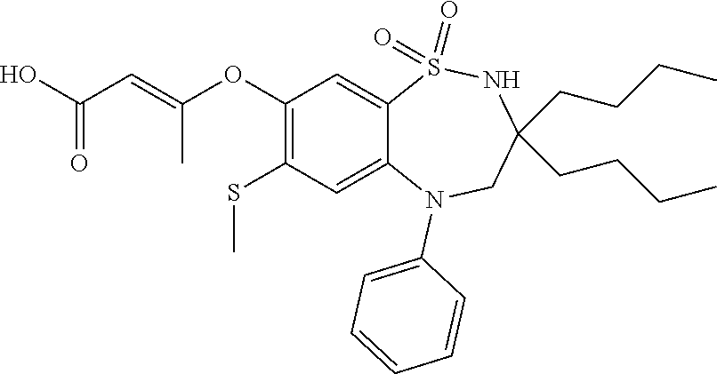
OC(=O)C=C(OC1=C(SC)C=C2C(=C1)S(=O)(=O)NC(CCCC)(CCCC)CN2C1=CC=CC=C1)C
